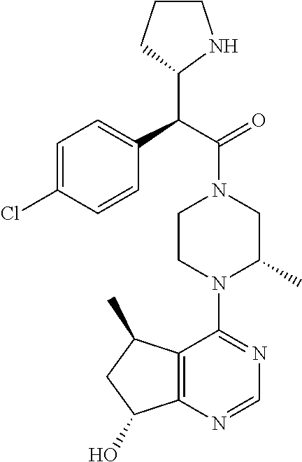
C(C(=O)N1CCN(C2=NC=NC3=C2C(C)CC3O)C(C)C1)(C1NCCC1)C1=CC=C(Cl)C=C1
